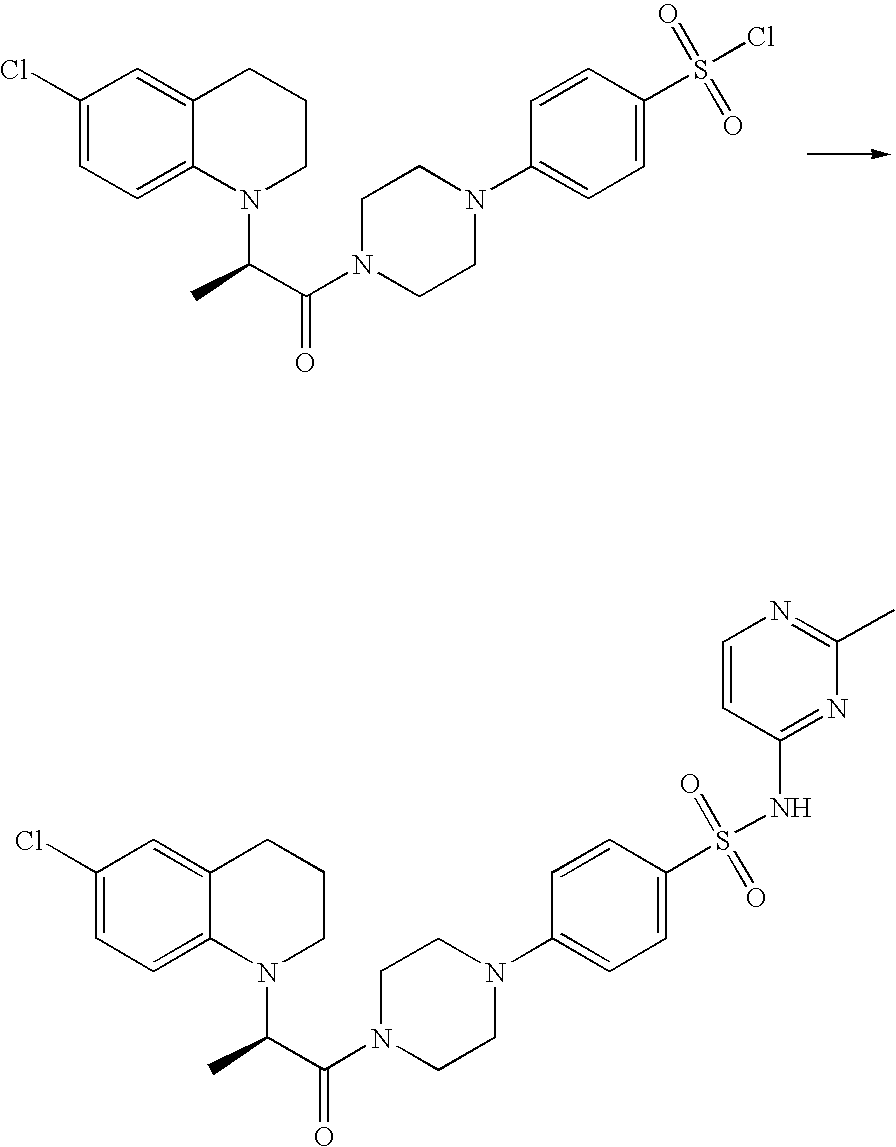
C1=C2C(=CC=C1Cl)N(C(C(N1CCN(C3=CC=C(S(Cl)(=O)=O)C=C3)CC1)=O)C)CCC2.C1=C2C(=CC=C1Cl)N(C(C(N1CCN(C3=CC=C(S(NC4=NC(C)=NC=C4)(=O)=O)C=C3)CC1)=O)C)CCC2
